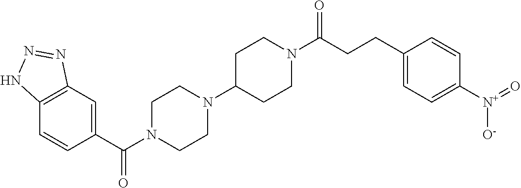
C1(C(N2CCN(C3CCN(C(CCC4=CC=C([N+](=O)[O-])C=C4)=O)CC3)CC2)=O)=CC2=C(C=C1)NN=N2
